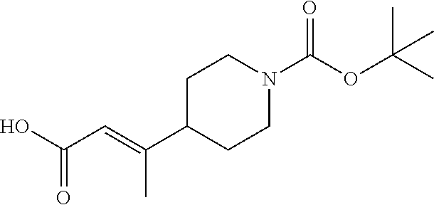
C1C(C(=CC(O)=O)C)CCN(C(OC(C)(C)C)=O)C1
